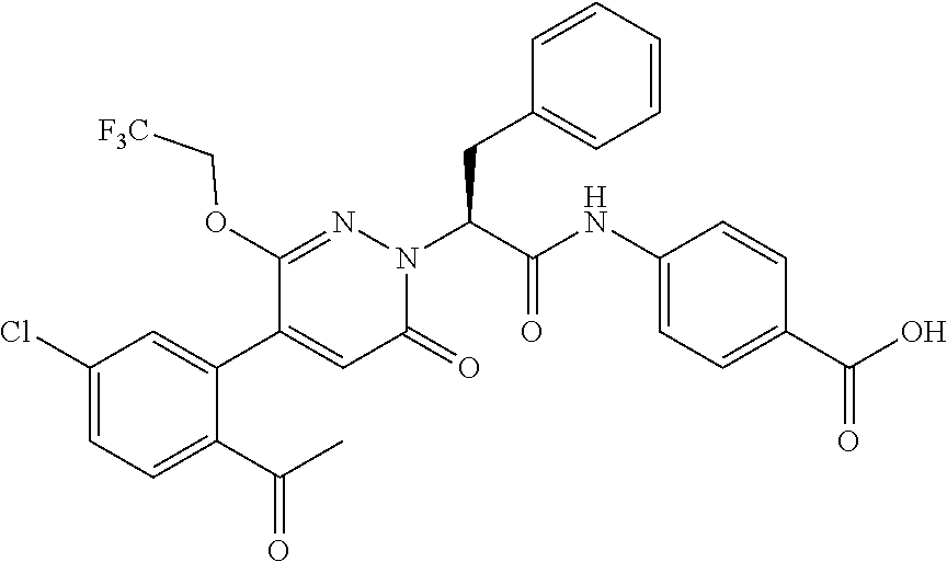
C1(Cl)=CC=C(C(C)=O)C(C2=CC(=O)N(C(C(=O)NC3=CC=C(C(O)=O)C=C3)CC3=CC=CC=C3)N=C2OC[F3C])=C1
